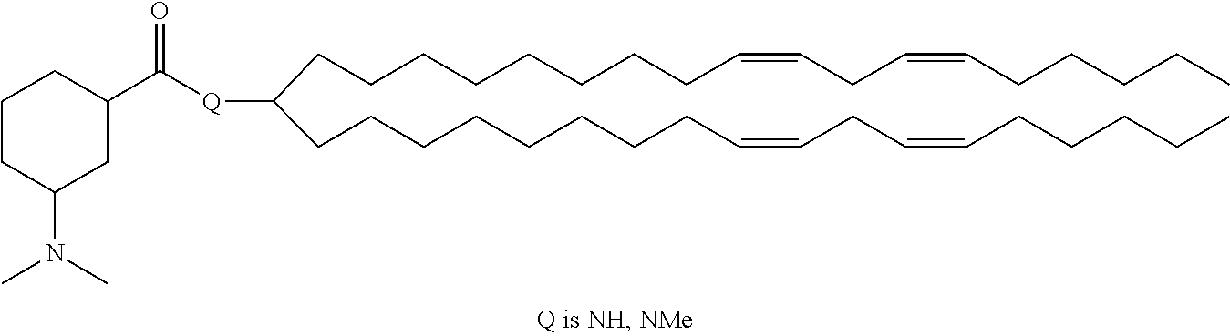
C(CCCCCCCCC(CCCCCCCCC=CCC=CCCCCC)[Q]C(C1CC(N(C)C)CCC1)=O)=CCC=CCCCCC
